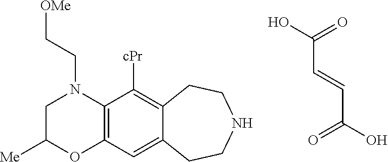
C(C=CC(=O)O)(=O)O.C12=C(C=C3C(=C1[cPr])CCNCC3)OC([Me])CN2CC[OMe]
